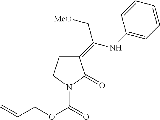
C1(=C(NC2=CC=CC=C2)C[MeO])CCN(C(=O)OCC=C)C1=O
